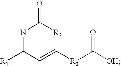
[OH]C([R2]C=CC(NC(=O)[R3])[R1])=O
